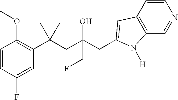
C1=CC(F)=CC(C(CC(CC2=CC3=C(C=NC=C3)N2[H])(O)CF)(C)C)=C1OC
